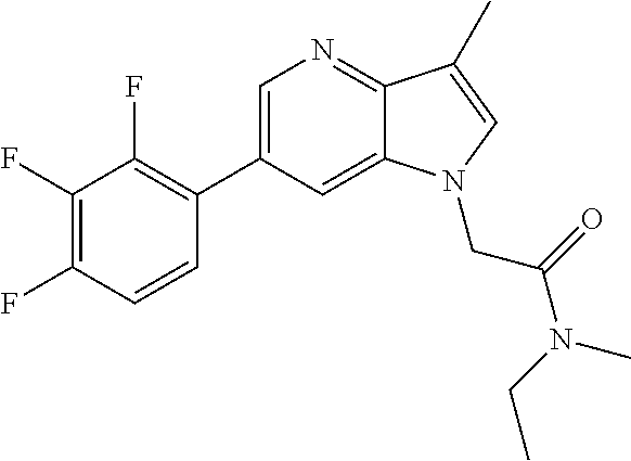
C1=C(C2=C(F)C(F)=C(F)C=C2)C=C2C(=N1)C(C)=CN2CC(N(CC)C)=O
